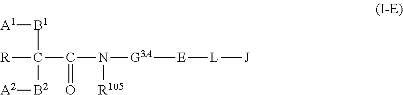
C(C(=O)N([G3A][E][L][J])[R105])([B1][A1])([B2][A2])[R]
